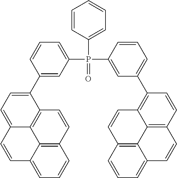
C1=C2C3=C(C=C1)C=CC1=C3C(=CC=C1C1=CC(P(C3=CC(C4=C5C6=C(C=C4)C=CC4=CC=CC(=C64)C=C5)=CC=C3)(C3=CC=CC=C3)=O)=CC=C1)C=C2
